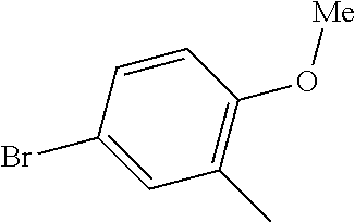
C1=CC(Br)=CC(C)=C1O[Me]
